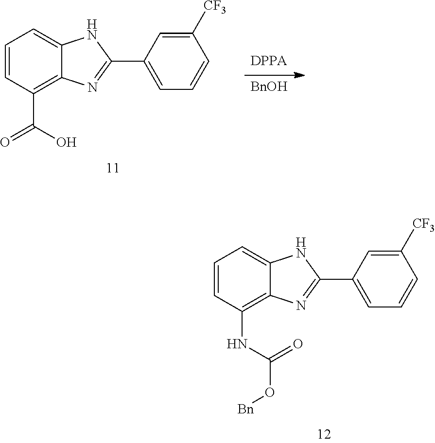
C1(NC(O[Bn])=O)=C2C(=CC=C1)NC(C1=CC=CC([CF3])=C1)=N2.[BnOH].C1(C(=O)O)=C2C(=CC=C1)NC(C1=CC=CC([CF3])=C1)=N2
